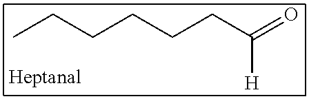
C(CC(=O)[H])CCCC
